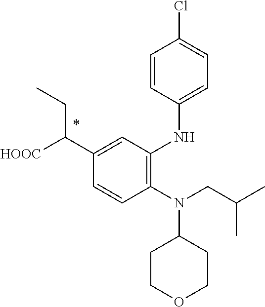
C1=CC(N(CC(C)C)C2CCOCC2)=C(NC2=CC=C(Cl)C=C2)C=C1C([HOOC])CC
